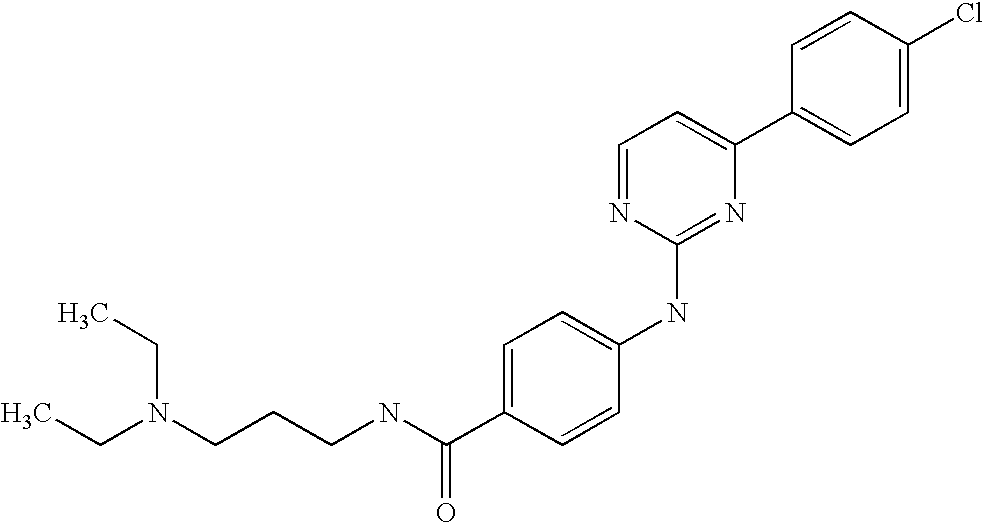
C1=CC(C2=CC=NC(NC3=CC=C(C(NCCCN(CC)CC)=O)C=C3)=N2)=CC=C1Cl
